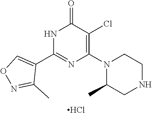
N1C(C2=CON=C2C)=NC(N2C(C)CNCC2)=C(Cl)C1=O.Cl
